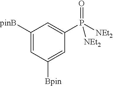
C1([pinB])=CC([Bpin])=CC(P([NEt2])(=O)[NEt2])=C1
